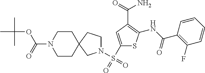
S1C(NC(C2=C(F)C=CC=C2)=O)=C(C(=O)N)C=C1S(=O)(N1CCC2(C1)CCN(C(=O)OC(C)(C)C)CC2)=O
